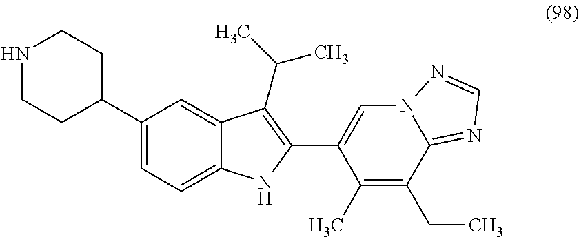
N1CCC(C2=CC=C3C(=C2)C(C(C)C)=C(C2=CN4C(=NC=N4)C(CC)=C2C)N3)CC1
